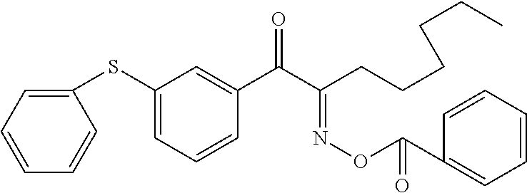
C1=C(SC2=CC=CC=C2)C=C(C(C(CCCCCC)=NOC(C2=CC=CC=C2)=O)=O)C=C1
